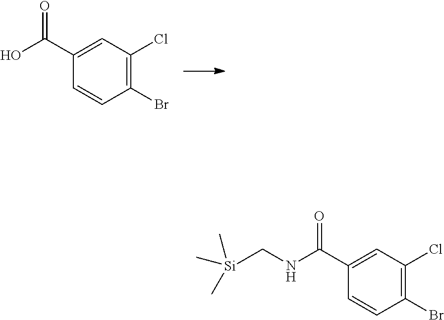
C1(Br)=C(Cl)C=C(C(O)=O)C=C1.C1(Br)=C(Cl)C=C(C(NC[Si](C)(C)C)=O)C=C1
